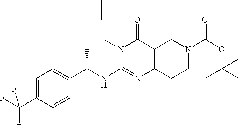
N1(CC#C)C(NC(C2=CC=C(C(F)(F)F)C=C2)C)=NC2=C(C1=O)CN(C(OC(C)(C)C)=O)CC2
